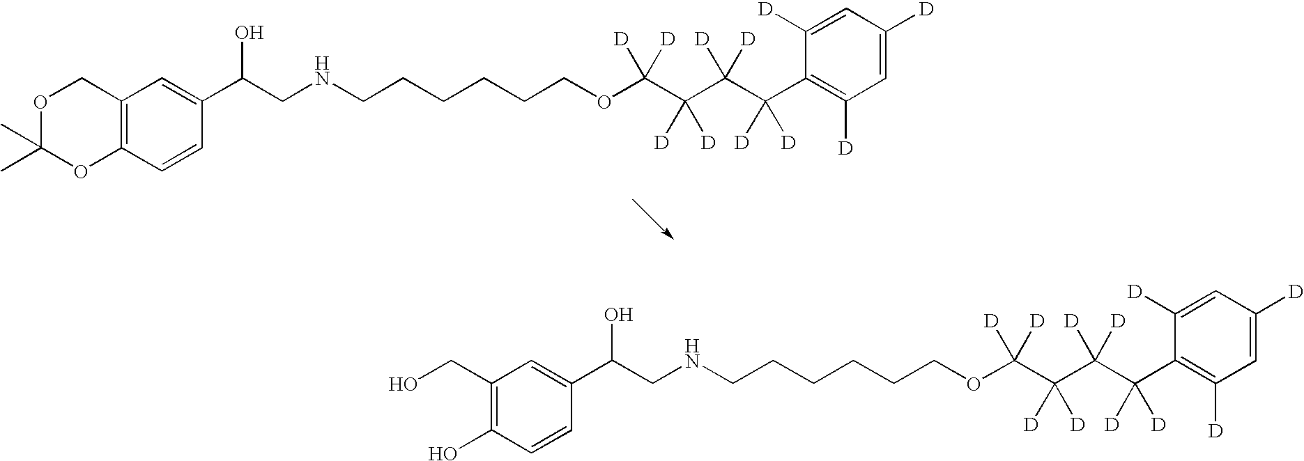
C12=C(C=CC(C(CNCCCCCCOC(C(C(C(C3=C([D])C=C([D])C=C3[D])([D])[D])([D])[D])([D])[D])([D])[D])O)=C1)OC(C)(C)OC2.C1(CO)=C(O)C=CC(C(CNCCCCCCOC(C(C(C(C2=C([D])C=C([D])C=C2[D])([D])[D])([D])[D])([D])[D])([D])[D])O)=C1
